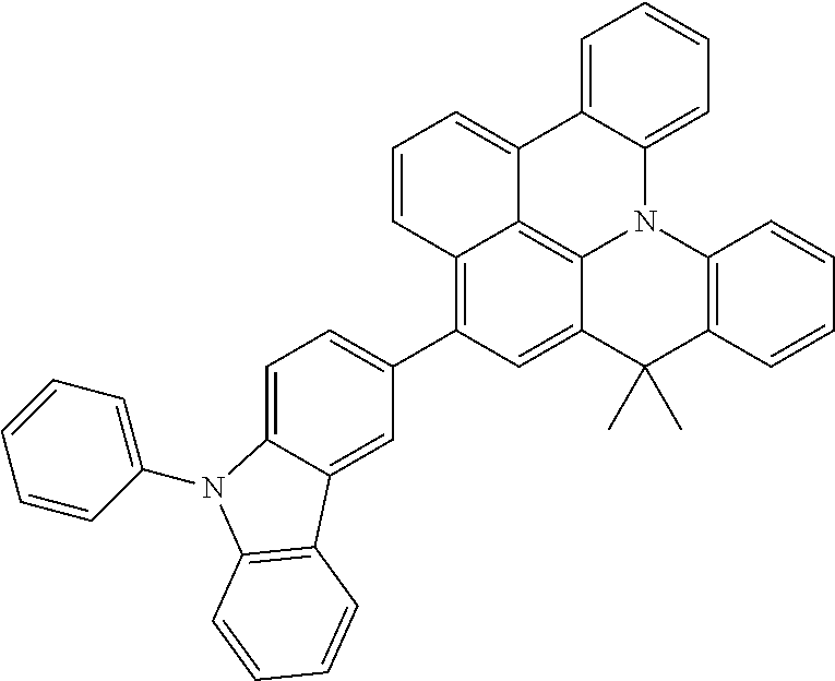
C1=CC=C2C(=C1)C1=CC=CC3=C(C4=CC=C5C(=C4)C4=C(N5C5=CC=CC=C5)C=CC=C4)C=C4C(=C13)N2C1=C(C4(C)C)C=CC=C1
